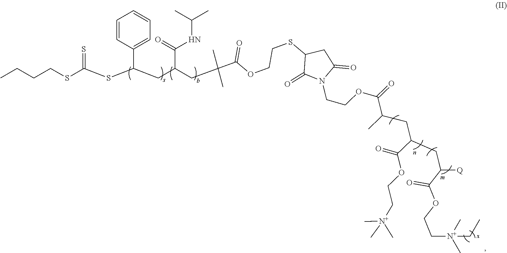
C1=CC(C(SC(SCCCC)=S)CC(CC(C(=O)OCCSC2C(=O)N(CCOC(=O)C(C)CC(CC([Q])C(OCC[N+](C)(C)CC)=O)C(=O)OCC[N+](C)(C)C)C(=O)C2)(C)C)C(=O)NC(C)C)=CC=C1
